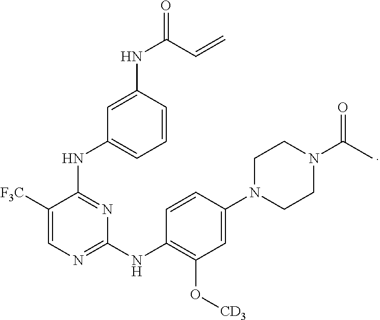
C1([F3C])=CN=C(NC2=C(O[CD3])C=C(N3CCN(C(C)=O)CC3)C=C2)N=C1NC1=CC=CC(NC(=O)C=C)=C1
